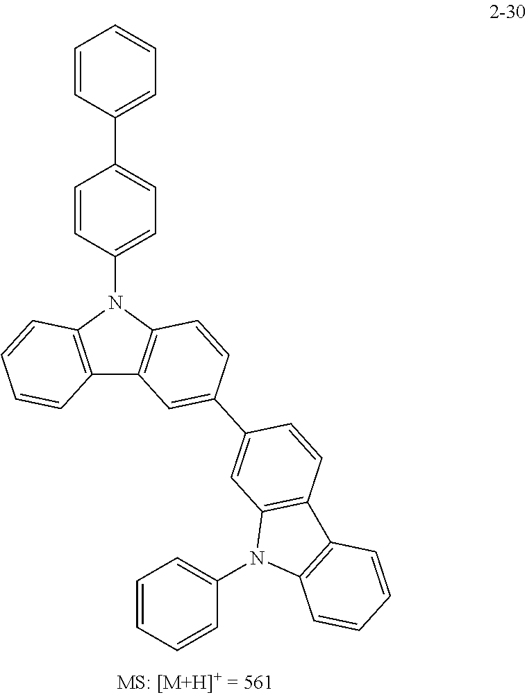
C12=C(N(C3=CC=C(C4=CC=CC=C4)C=C3)C3=C1C=C(C1=CC4=C(C=C1)C1=C(N4C4=CC=CC=C4)C=CC=C1)C=C3)C=CC=C2
